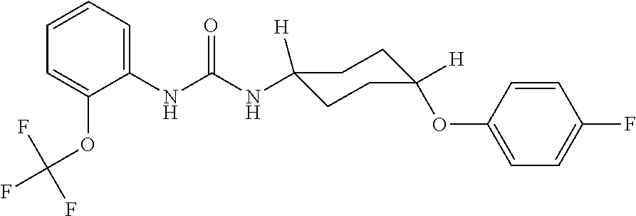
N(C(NC1=CC=CC=C1OC(F)(F)F)=O)C1([H])CCC(OC2=CC=C(F)C=C2)([H])CC1
